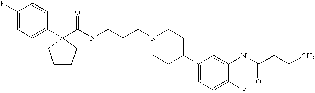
C1(F)=CC=C(C2(C(NCCCN3CCC(C4=CC=C(F)C(NC(CCC)=O)=C4)CC3)=O)CCCC2)C=C1
